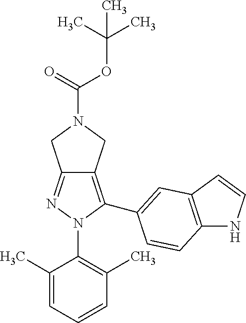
C12=NN(C3=C(C)C=CC=C3C)C(C3=CC4=C(NC=C4)C=C3)=C1CN(C(OC(C)(C)C)=O)C2
